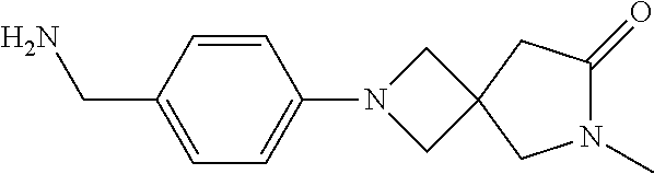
C1=CC(CN)=CC=C1N1CC2(C1)CC(=O)N(C)C2
